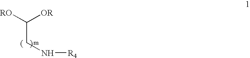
C(C([RO])[OR])N[R4]
